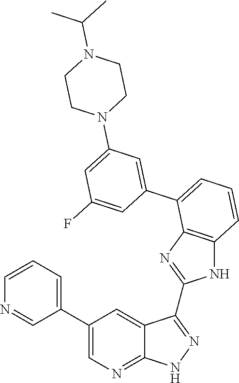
C1=CC=C(C2=CN=C3C(=C2)C(C2=NC4=C(N2)C=CC=C4C2=CC(N4CCN(C(C)C)CC4)=CC(F)=C2)=NN3)C=N1
